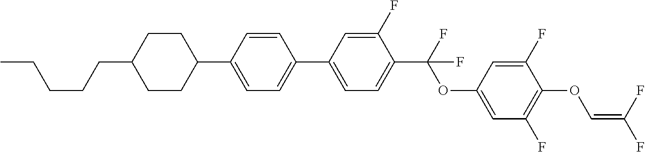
C1CC(C2=CC=C(C3=CC=C(C(F)(OC4=CC(F)=C(OC=C(F)F)C(F)=C4)F)C(F)=C3)C=C2)CCC1CCCCC
